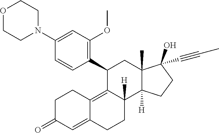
C1(N2CCOCC2)=CC(OC)=C(C2C3=C4C(=CC(=O)CC4)CCC3([H])C3([H])C(C)(C2)C(O)(C#CC)CC3)C=C1
